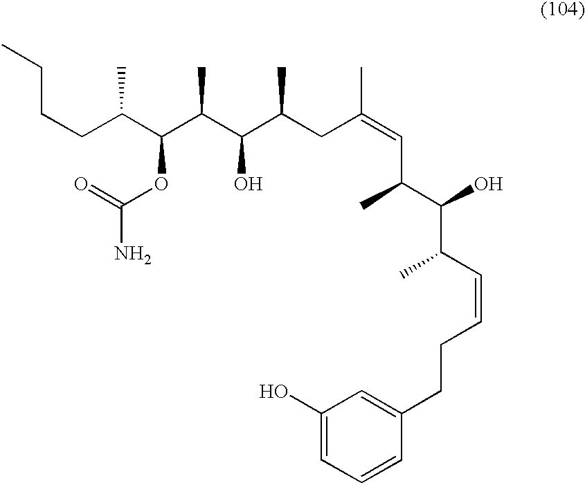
C(CC(C(C(C(C(CC(=CC(C)C(O)C(C=CCCC1=CC(O)=CC=C1)C)C)C)O)C)OC(=O)N)C)CC
